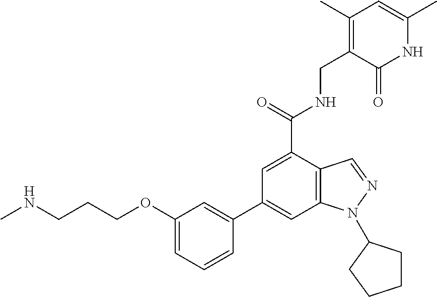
C12=C(C=C(C3=CC(OCCCNC)=CC=C3)C=C1C(NCC1=C(C)C=C(C)NC1=O)=O)N(C1CCCC1)N=C2
